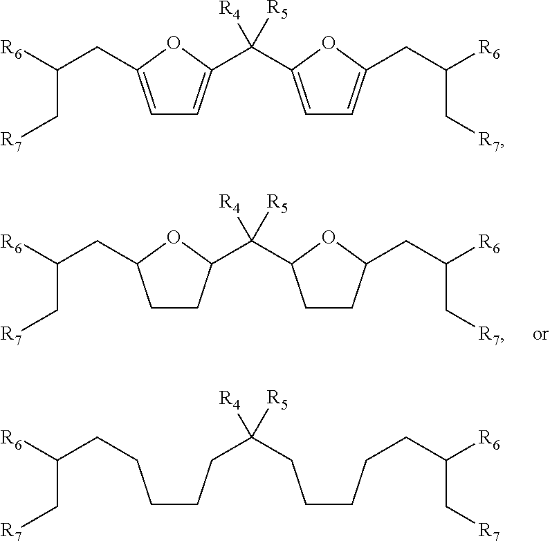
C1CC(C(C2CCC(CC([R6])C[R7])O2)([R5])[R4])OC1CC([R6])C[R7].C1=C(CC([R6])C[R7])OC(C(C2=CC=C(CC([R6])C[R7])O2)([R5])[R4])=C1.C(CCC(CCCCCC([R6])C[R7])([R5])[R4])CCC([R6])C[R7]
